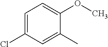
C1=C(Cl)C=C(C)C(OC)=C1
